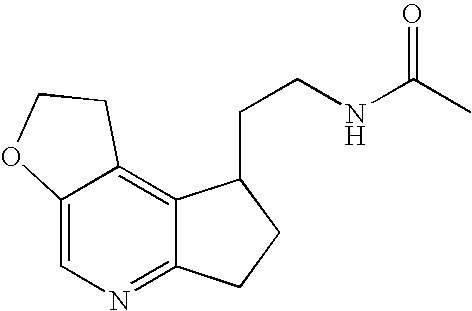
C12=CN=C3C(=C1CCO2)C(CCNC(C)=O)CC3
